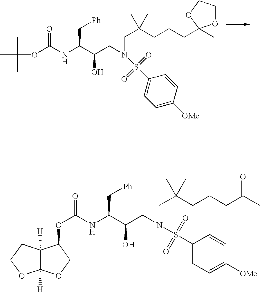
CC(OC(NC(C(CN(CC(CCCC1(C)OCCO1)(C)C)S(C1=CC=C([OMe])C=C1)(=O)=O)O)C[Ph])=O)(C)C.C12([H])C([H])(CCO1)C(OC(NC(C(CN(CC(CCCC(C)=O)(C)C)S(C1=CC=C([OMe])C=C1)(=O)=O)O)C[Ph])=O)CO2
